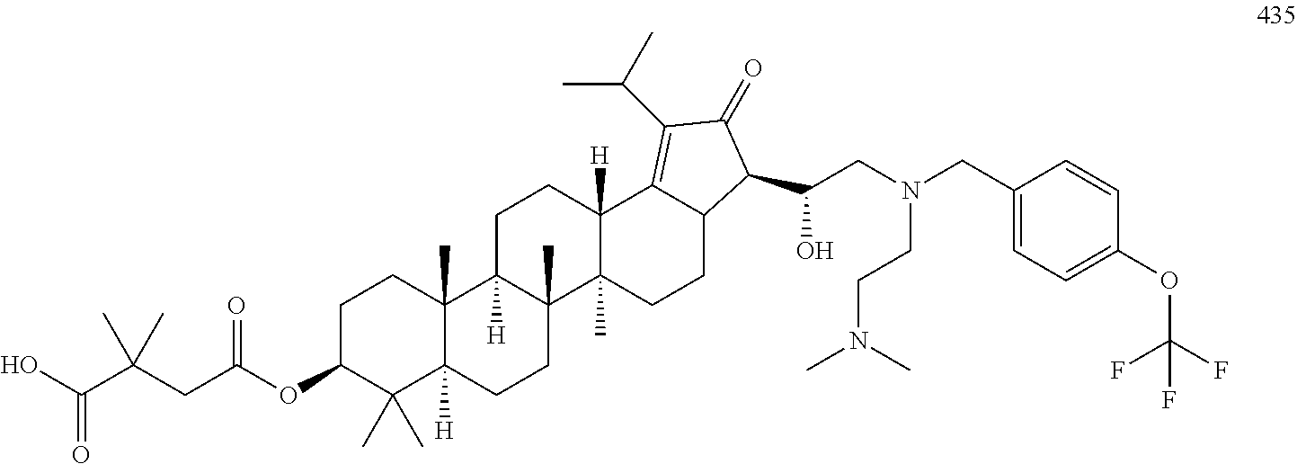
OC(C(CC(OC1C(C)(C)C2([H])C(C)(CC1)C1([H])C(C)(CC2)C2(C)C([H])(CC1)C1=C(C(C)C)C(=O)C(C(CN(CC3=CC=C(OC(F)(F)F)C=C3)CCN(C)C)O)C1CC2)=O)(C)C)=O
